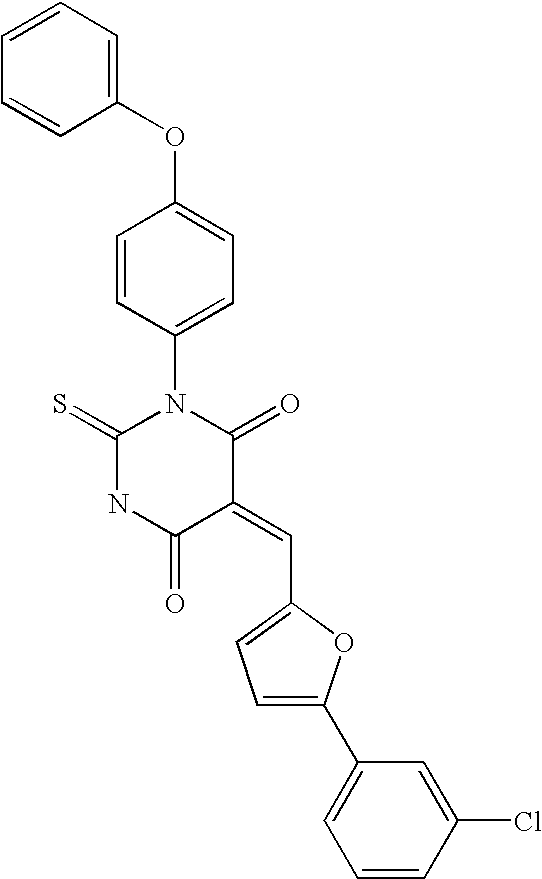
C1(OC2=CC=C(N3C(=S)NC(=O)C(=CC4=CC=C(C5=CC=CC(Cl)=C5)O4)C3=O)C=C2)=CC=CC=C1
